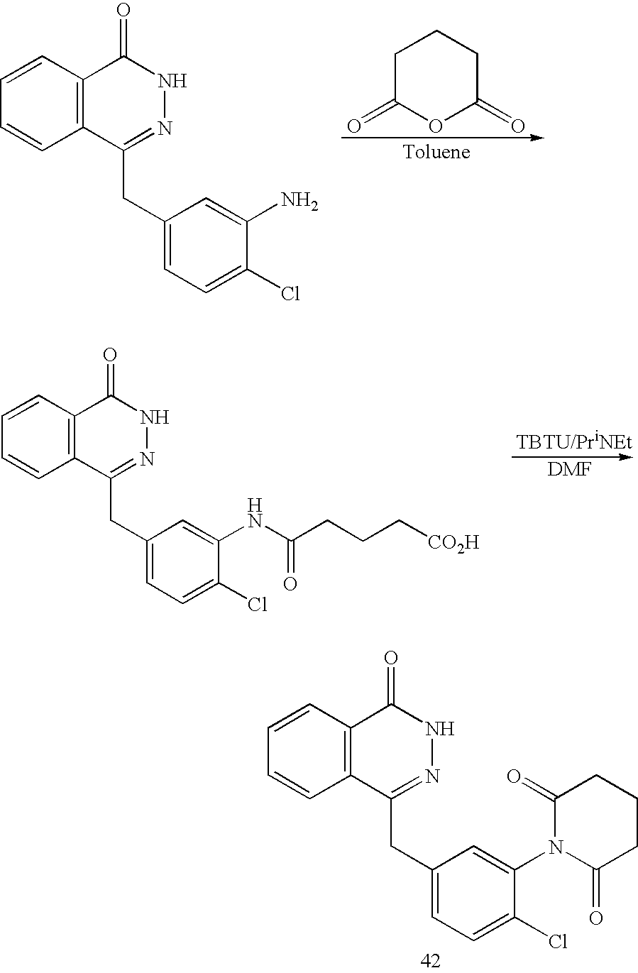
C1=CC2=C(C=C1)C(CC1=CC=C(Cl)C(N3C(=O)CCCC3=O)=C1)=NNC2=O.C1=CC2=C(C=C1)C(CC1=CC=C(Cl)C(NC(CCC[CO2H])=O)=C1)=NNC2=O.C1=CC2=C(C=C1)C(CC1=CC=C(Cl)C(N)=C1)=NNC2=O.[Toluene].C1C(=O)OC(=O)CC1
